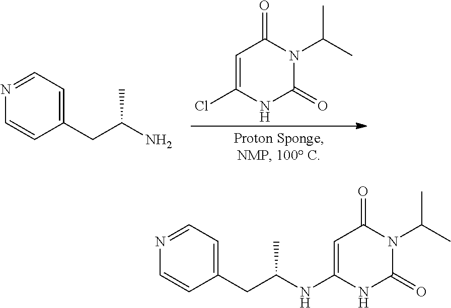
C1(CC(N)C)=CC=NC=C1.C1=C(Cl)NC(=O)N(C(C)C)C1=O.C(C(NC1=CC(=O)N(C(C)C)C(=O)N1)C)C1=CC=NC=C1
